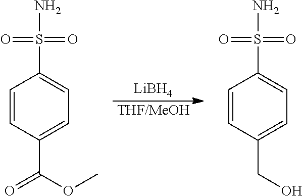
[THF/MeOH].NS(C1=CC=C(C(=O)OC)C=C1)(=O)=O.[LiBH4].NS(C1=CC=C(CO)C=C1)(=O)=O
